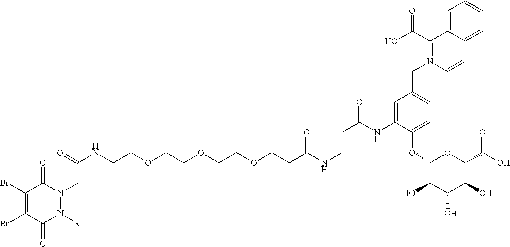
N(CCOCCOCCOCCC(NCCC(=O)NC1=CC(C[N+]2=C(C(O)=O)C3=CC=CC=C3C=C2)=CC=C1OC1C(O)C(O)C(O)C(C(O)=O)O1)=O)C(=O)CN1C(=O)C(Br)=C(Br)C(=O)N1[R]
